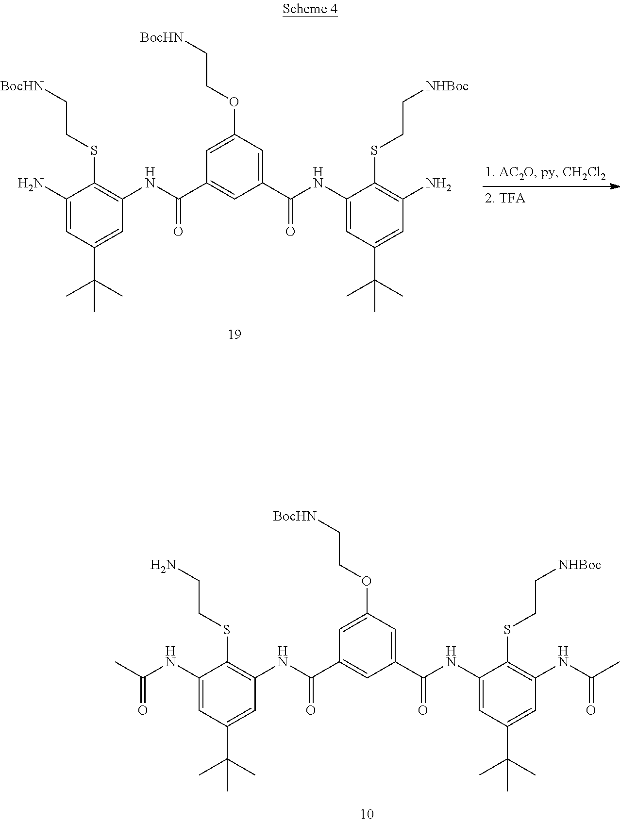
C1(N)=CC(C(C)(C)C)=CC(NC(=O)C2=CC(C(=O)NC3=CC(C(C)(C)C)=CC(N)=C3SCC[NHBoc])=CC(OCC[BocHN])=C2)=C1SCC[BocHN].C1(NC(=O)C)=CC(C(C)(C)C)=CC(NC(=O)C2=CC(C(=O)NC3=CC(C(C)(C)C)=CC(NC(=O)C)=C3SCC[NHBoc])=CC(OCC[BocHN])=C2)=C1SCCN
